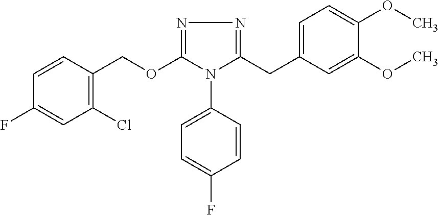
C1=CC(COC2=NN=C(CC3=CC=C(OC)C(OC)=C3)N2C2=CC=C(F)C=C2)=C(Cl)C=C1F
